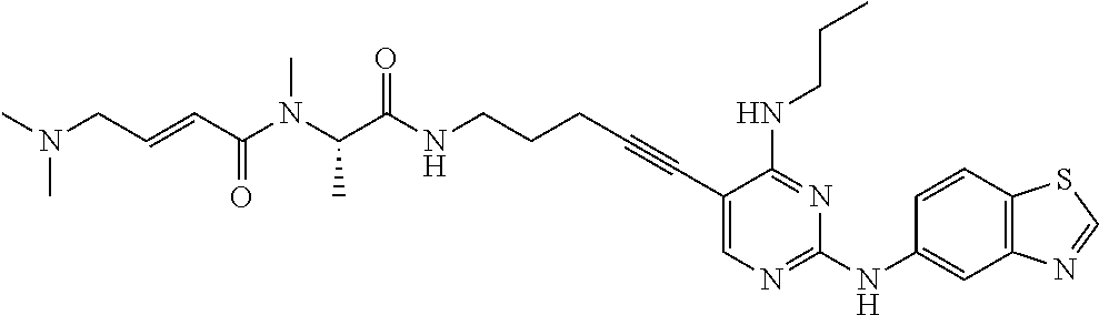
C(N(C(C(NCCCC#CC1=CN=C(NC2=CC3=C(C=C2)SC=N3)N=C1NCCC)=O)C)C)(C=CCN(C)C)=O
